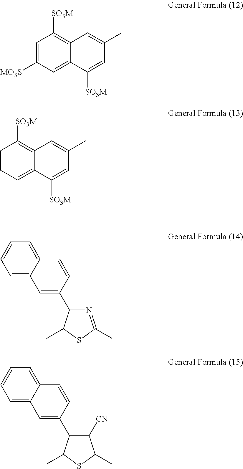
C1=C([MO3S])C=C2C(=C1[SO3M])C=C(C)C=C2[SO3M].C1=CC=C2C(=C1[SO3M])C=C(C)C=C2[SO3M].C1=CC=C2C(=C1)C=CC(C1N=C(C)SC1C)=C2.C1=CC=C2C(=C1)C=CC(C1C([CN])C(C)SC1C)=C2
